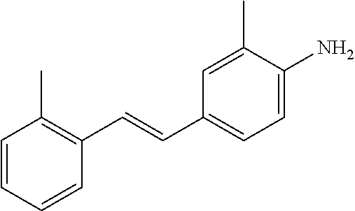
C1=CC=CC(C=CC2=CC=C(N)C(C)=C2)=C1C
